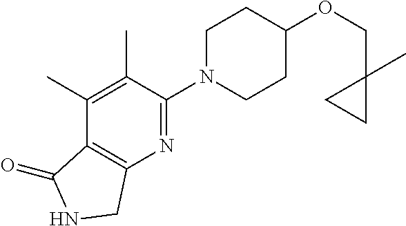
C(OC1CCN(C2=NC3=C(C(C)=C2C)C(=O)NC3)CC1)C1(C)CC1
